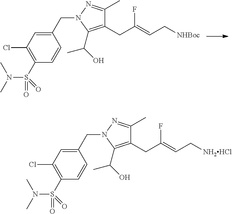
C1(Cl)=C(S(=O)(N(C)C)=O)C=CC(CN2N=C(C)C(CC(=CC[NH2HCl])F)=C2C(O)C)=C1.C1(Cl)=C(S(=O)(N(C)C)=O)C=CC(CN2N=C(C)C(CC(=CC[NHBoc])F)=C2C(O)C)=C1
